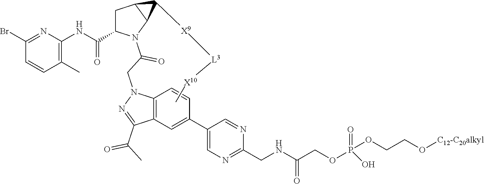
C12C(N(C(CN3C4=C(C=C(C5=CN=C(CNC(COP(OCCO[C12-C20alkyl])(=O)O)=O)N=C5)C=C4)C(C(C)=O)=N3)=O)C(C(NC3=C(C)C=CC(Br)=N3)=O)C1)C2[X9][L3][X10]C
